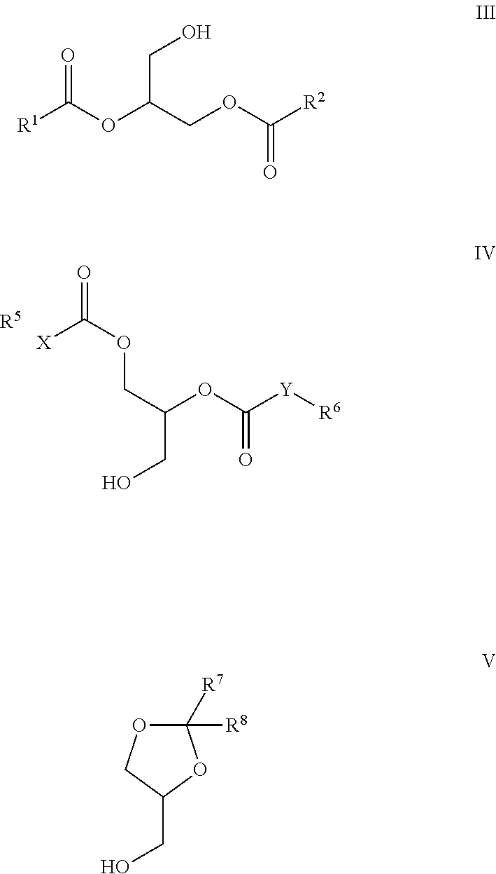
O=C(OCC(CO)OC([Y][R6])=O)[X].[R5].[R1]C(OC(COC([R2])=O)CO)=O.C1(CO)OC([R8])([R7])OC1
